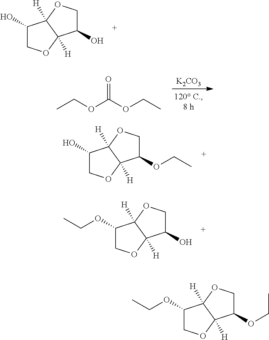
C1(O)COC2([H])C1([H])OCC2O.[K2CO3].CCOC(OCC)=O.C1(O)COC2([H])C1([H])OCC2OCC.C1(OCC)COC2([H])C1([H])OCC2O.C1(OCC)COC2([H])C1([H])OCC2OCC
